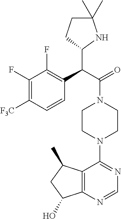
C1(F)=C([F3C])C=CC(C(C(=O)N2CCN(C3=NC=NC4=C3C(C)CC4O)CC2)C2NC(C)(C)CC2)=C1F
